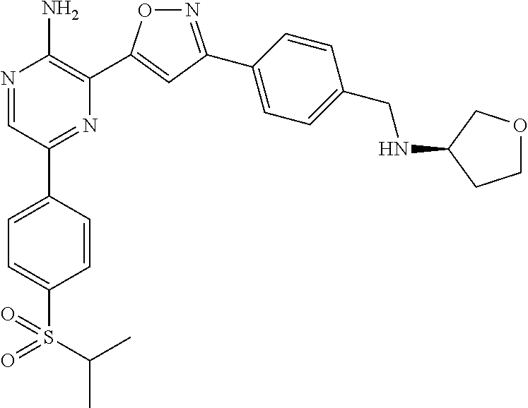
N1=C(C2=CC=C(CNC3CCOC3)C=C2)C=C(C2=C(N)N=CC(C3=CC=C(S(=O)(=O)C(C)C)C=C3)=N2)O1
